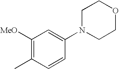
C1=CC(N2CCOCC2)=CC([MeO])=C1C
